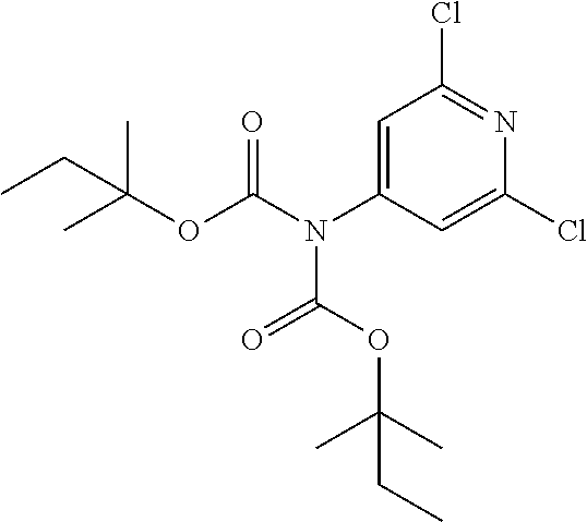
C1=C(N(C(=O)OC(C)(C)CC)C(OC(C)(C)CC)=O)C=C(Cl)N=C1Cl
